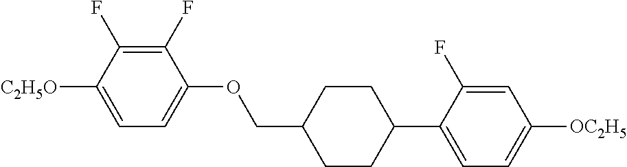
C1(F)=C(F)C([C2H5O])=CC=C1OCC1CCC(C2=CC=C([OC2H5])C=C2F)CC1
